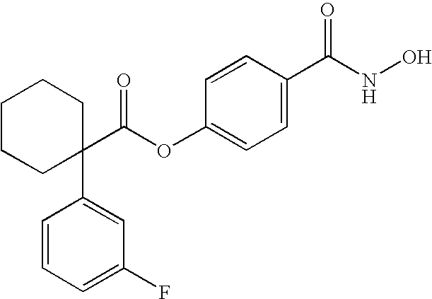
C1CCC(C(OC2=CC=C(C(NO)=O)C=C2)=O)(C2=CC(F)=CC=C2)CC1
